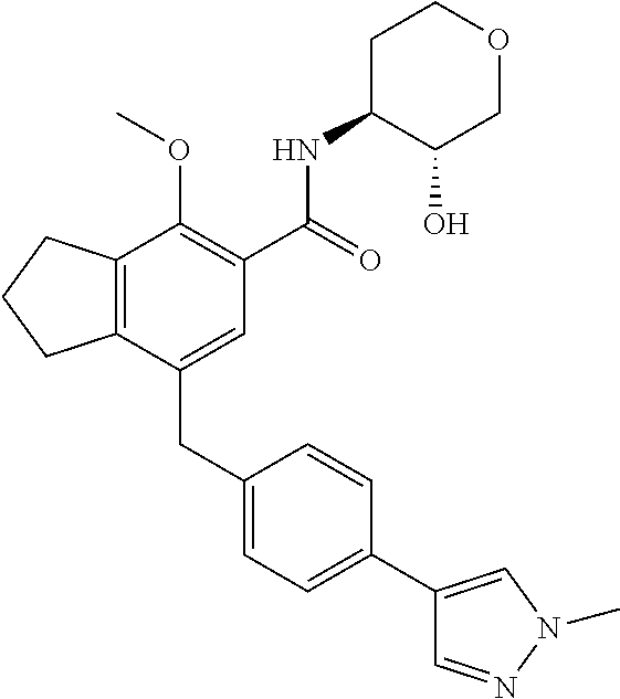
C12=C(CCC1)C(OC)=C(C(NC1C(O)COCC1)=O)C=C2CC1=CC=C(C2=CN(C)N=C2)C=C1
